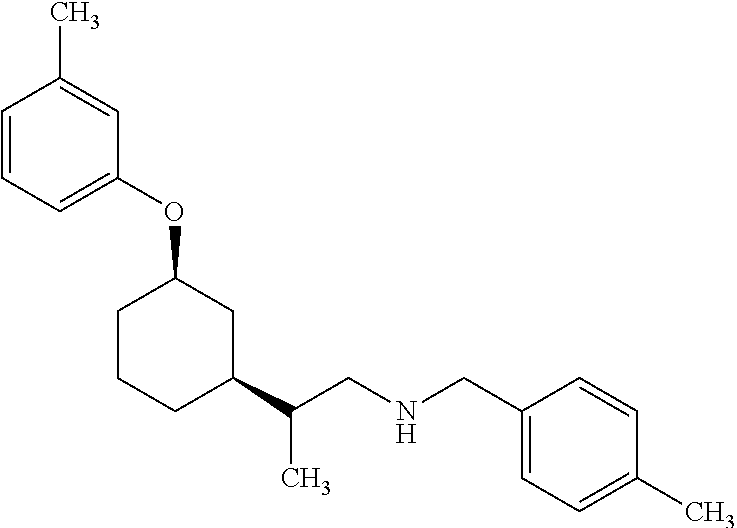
C1=CC=C(OC2CCCC(C(CNCC3=CC=C(C)C=C3)C)C2)C=C1C
